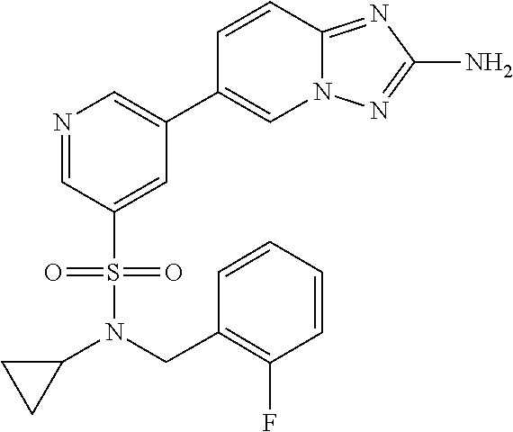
N1=CC(S(=O)(=O)N(CC2=C(F)C=CC=C2)C2CC2)=CC(C2=CN3C(=NC(N)=N3)C=C2)=C1
